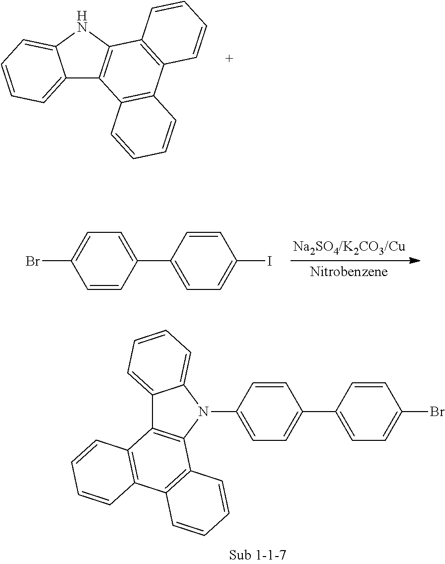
BrC1=CC=C(C2=CC=C(I)C=C2)C=C1.C12=CC=CC=C1NC1=C2C2=C(C3=C1C=CC=C3)C=CC=C2.N1(C2=CC=C(C3=CC=C(Br)C=C3)C=C2)C2=CC=CC=C2C2=C1C1=C(C3=C2C=CC=C3)C=CC=C1
